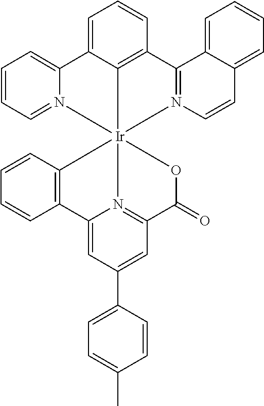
C12=CC(C3=CC=C(C)C=C3)=CC3=N1[Ir]14(OC3=O)(C3=C2C=CC=C3)C2=C(C3=N1C=CC1=CC=CC=C13)C=CC=C2C1=CC=CC=N41
